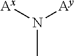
N(C)([Ay])[Ax]
